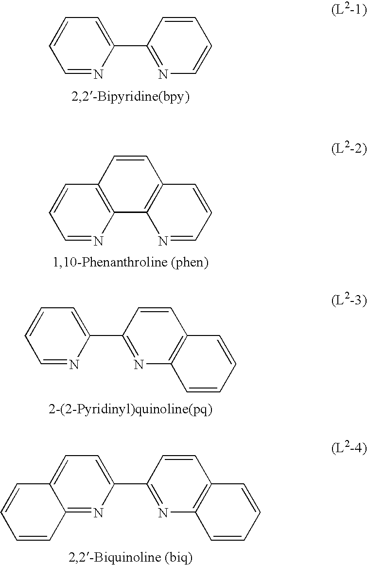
C1=NC(C2=NC=CC=C2)=CC=C1.C1=NC2=C(C=C1)C=CC1=C2N=CC=C1.C1=NC(C2=NC3=C(C=C2)C=CC=C3)=CC=C1.C12=NC(C3=NC4=C(C=C3)C=CC=C4)=CC=C1C=CC=C2
